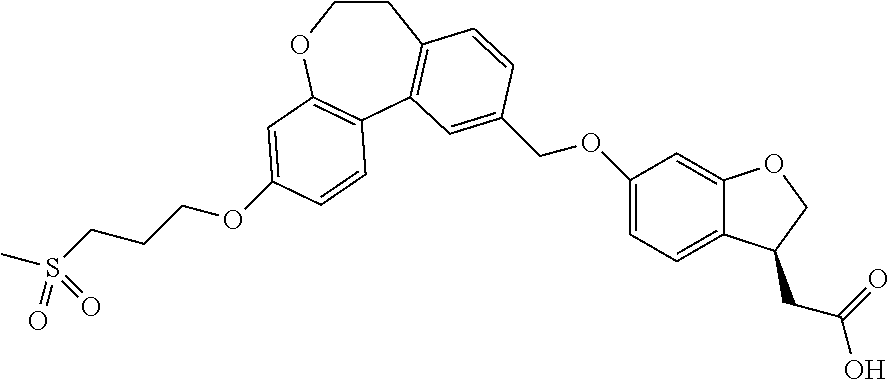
C1COC2=C(C3=C1C=CC(COC1=CC=C4C(=C1)OCC4CC(O)=O)=C3)C=CC(OCCCS(C)(=O)=O)=C2
